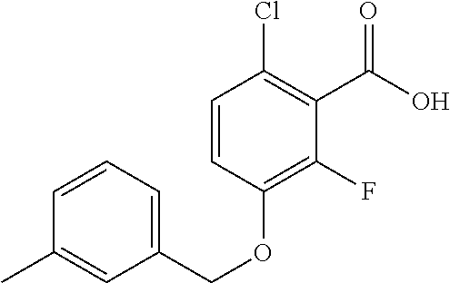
C1=CC=C(COC2=C(F)C(C(O)=O)=C(Cl)C=C2)C=C1C
